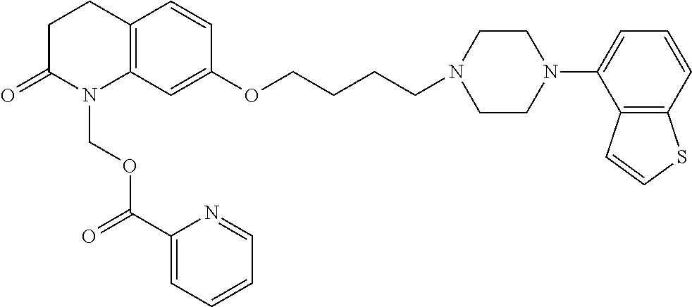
C1C(=O)N(COC(C2=CC=CC=N2)=O)C2=C(C1)C=CC(OCCCCN1CCN(C3=CC=CC4=C3C=CS4)CC1)=C2
